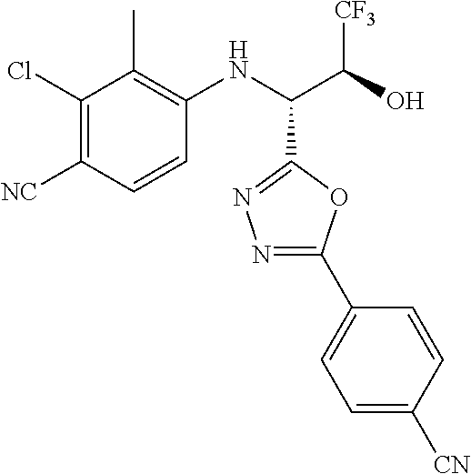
C1(Cl)=C([NC])C=CC(NC(C(O)[CF3])C2=NN=C(C3=CC=C([CN])C=C3)O2)=C1C
